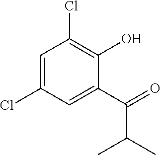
C1=C(Cl)C=C(C(C(C)C)=O)C(O)=C1Cl
